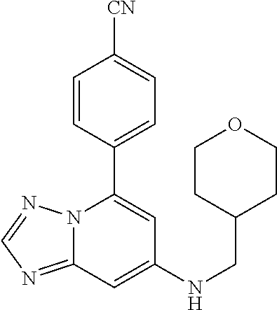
C12=NC=NN1C(C1=CC=C([CN])C=C1)=CC(NCC1CCOCC1)=C2
